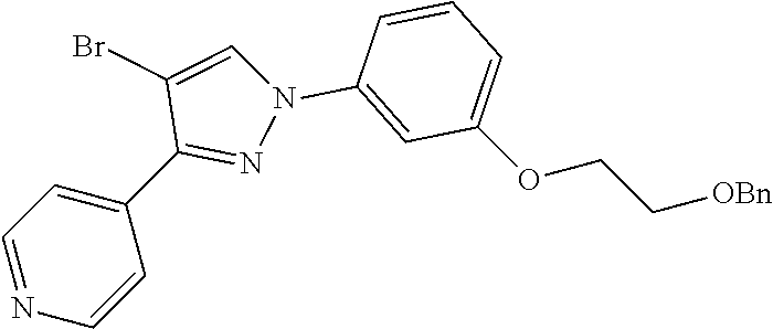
C1=NC=CC(C2=NN(C3=CC(OCC[OBn])=CC=C3)C=C2Br)=C1
